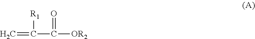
C=C(C([OR2])=O)[R1]
